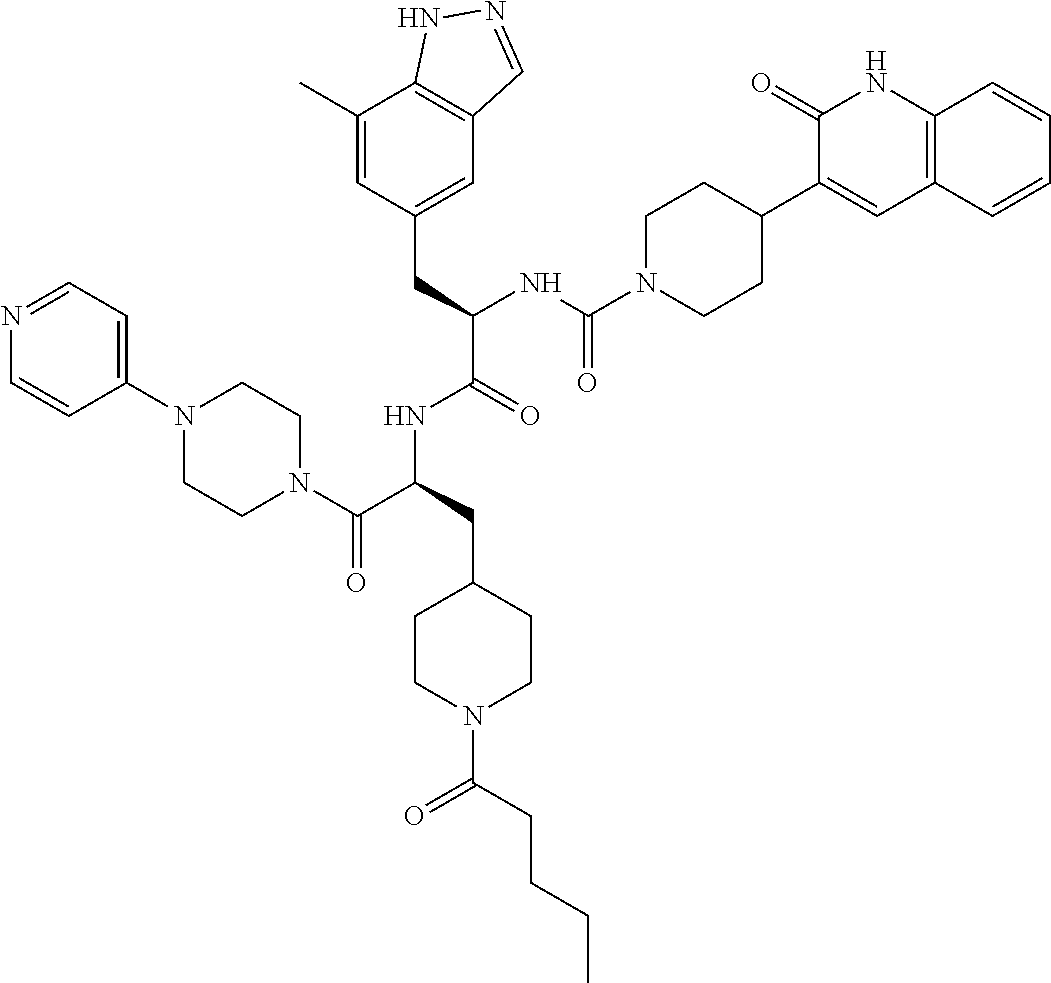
N1=CC=C(N2CCN(C(C(CC3CCN(C(=O)CCCC)CC3)NC(C(CC3=CC4=C(C(C)=C3)NN=C4)NC(N3CCC(C4=CC5=C(NC4=O)C=CC=C5)CC3)=O)=O)=O)CC2)C=C1
